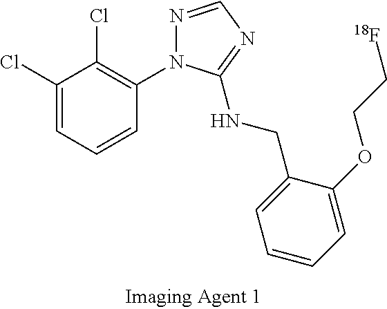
C1(Cl)=CC=CC(N2N=CN=C2NCC2=CC=CC=C2OCC[18F])=C1Cl
